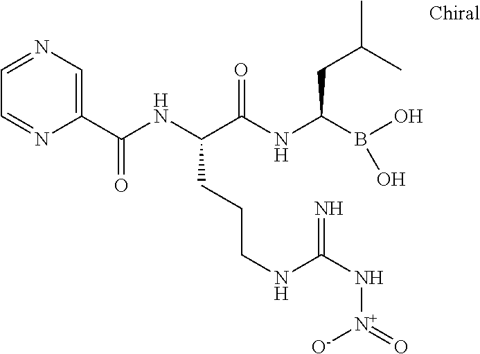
C1(C(NC(C(NC(B(O)O)CC(C)C)=O)CCCNC(=N)N[N+]([O-])=O)=O)=CN=CC=N1
